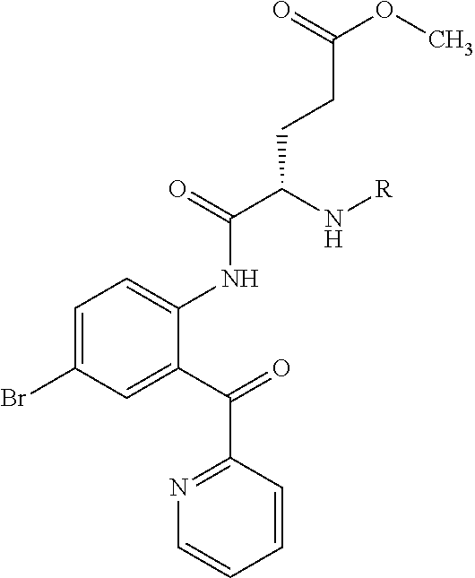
C1=C(Br)C=C(C(=O)C2=NC=CC=C2)C(NC(C(N[R])CCC(OC)=O)=O)=C1
